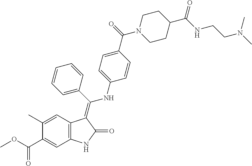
C1(C)=CC2=C(C=C1C(OC)=O)NC(=O)C2=C(C1=CC=CC=C1)NC1=CC=C(C(=O)N2CCC(C(NCCN(C)C)=O)CC2)C=C1
